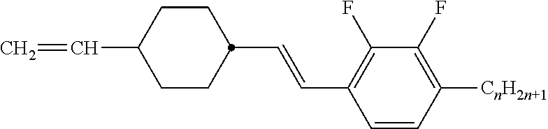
C1(F)=C([CnH2n+1])C=CC(C=CC2CCC(C=C)CC2)=C1F
